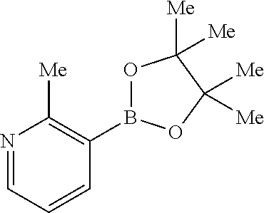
N1=CC=CC(B2OC([Me])([Me])C([Me])([Me])O2)=C1[Me]
